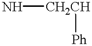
N[CH2CH][Ph]
